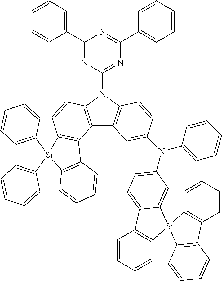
C1(C2=CC=CC=C2)=NC(N2C3=C(C4=C2C=CC2=C4C4=C(C=CC=C4)[Si]24C2=C(C5=C4C=CC=C5)C=CC=C2)C=C(N(C2=CC=CC=C2)C2=CC=C4C5=C(C=CC=C5)[Si]5(C4=C2)C2=C(C=CC=C2)C2=C5C=CC=C2)C=C3)=NC(C2=CC=CC=C2)=N1
